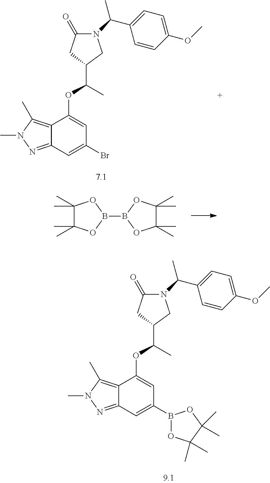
N1(C(C2=CC=C(OC)C=C2)C)C(=O)CC(C(OC2=CC(Br)=CC3=NN(C)C(C)=C32)C)C1.C1(C)(C)C(C)(C)OB(B2OC(C)(C)C(C)(C)O2)O1.N1(C(C2=CC=C(OC)C=C2)C)C(=O)CC(C(OC2=CC(B3OC(C)(C)C(C)(C)O3)=CC3=NN(C)C(C)=C32)C)C1
